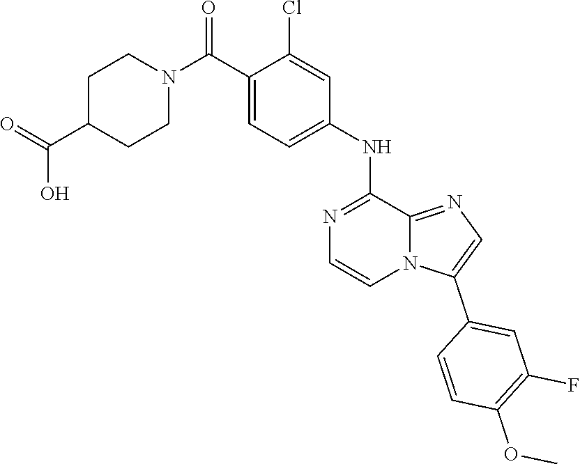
C1(C(N2CCC(C(=O)O)CC2)=O)=CC=C(NC2=NC=CN3C2=NC=C3C2=CC(F)=C(OC)C=C2)C=C1Cl
